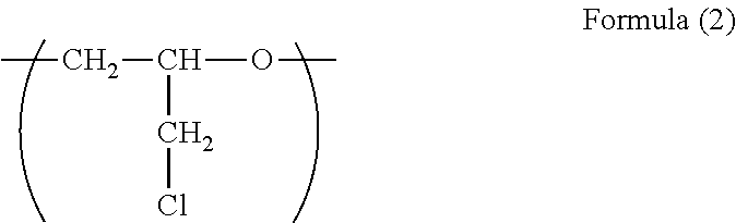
CCC(OC)CCl
